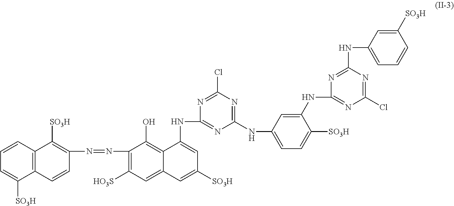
C12=C(C=CC=C1[SO3H])C([SO3H])=C(N=NC1=C([HO3S])C=C3C(=C1O)C(NC1=NC(NC4=CC=C([SO3H])C(NC5=NC(Cl)=NC(NC6=CC=CC([SO3H])=C6)=N5)=C4)=NC(Cl)=N1)=CC([SO3H])=C3)C=C2
